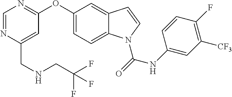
C(C1=CC(OC2=CC=C3C(=C2)C=CN3C(=O)NC2=CC([CF3])=C(F)C=C2)=NC=N1)NCC(F)(F)F
